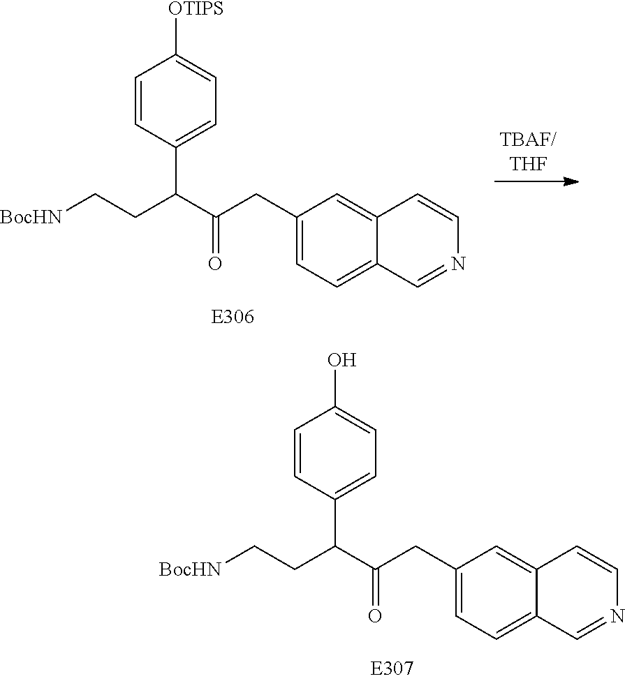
C(CC(C1=CC=C(O)C=C1)C(=O)CC1=CC=C2C(=C1)C=CN=C2)[BocHN].C(CC(C1=CC=C([OTIPS])C=C1)C(=O)CC1=CC=C2C(=C1)C=CN=C2)[BocHN]
